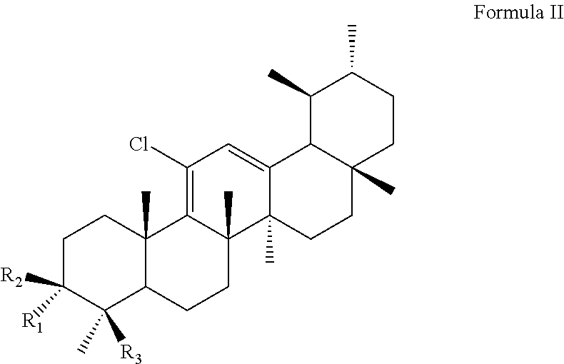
C1C([R2])([R1])C([R3])(C)C2C(C)(C1)C1=C(Cl)C=C3C(C)(C1(C)CC2)CCC1(C)C3C(C)C(C)CC1
